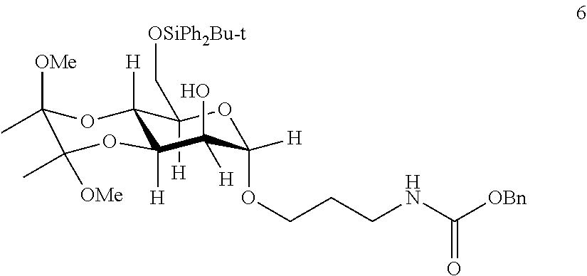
C1(C[OSiPh2Bu-t])([H])C2([H])C([H])(C(O)([H])C([H])(OCCCNC([OBn])=O)O1)OC([OMe])(C)C([OMe])(C)O2
